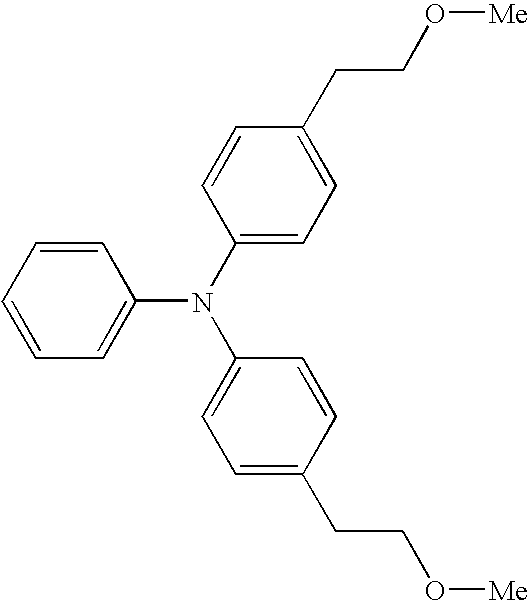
C1=CC(N(C2=CC=C(CCO[Me])C=C2)C2=CC=CC=C2)=CC=C1CCO[Me]
